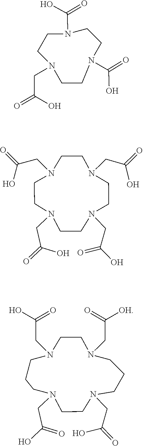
N1(C(O)=O)CCN(CC(=O)O)CCN(C(O)=O)CC1.N1(CC(=O)O)CCN(CC(=O)O)CCN(CC(=O)O)CCN(CC(O)=O)CC1.N1(CC(O)=O)CCN(CC(=O)O)CCCN(CC([OH])=O)CCN(CC(O)=O)CCC1
